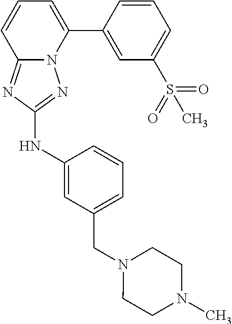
C12=NC(NC3=CC(CN4CCN(C)CC4)=CC=C3)=NN1C(C1=CC(S(C)(=O)=O)=CC=C1)=CC=C2
